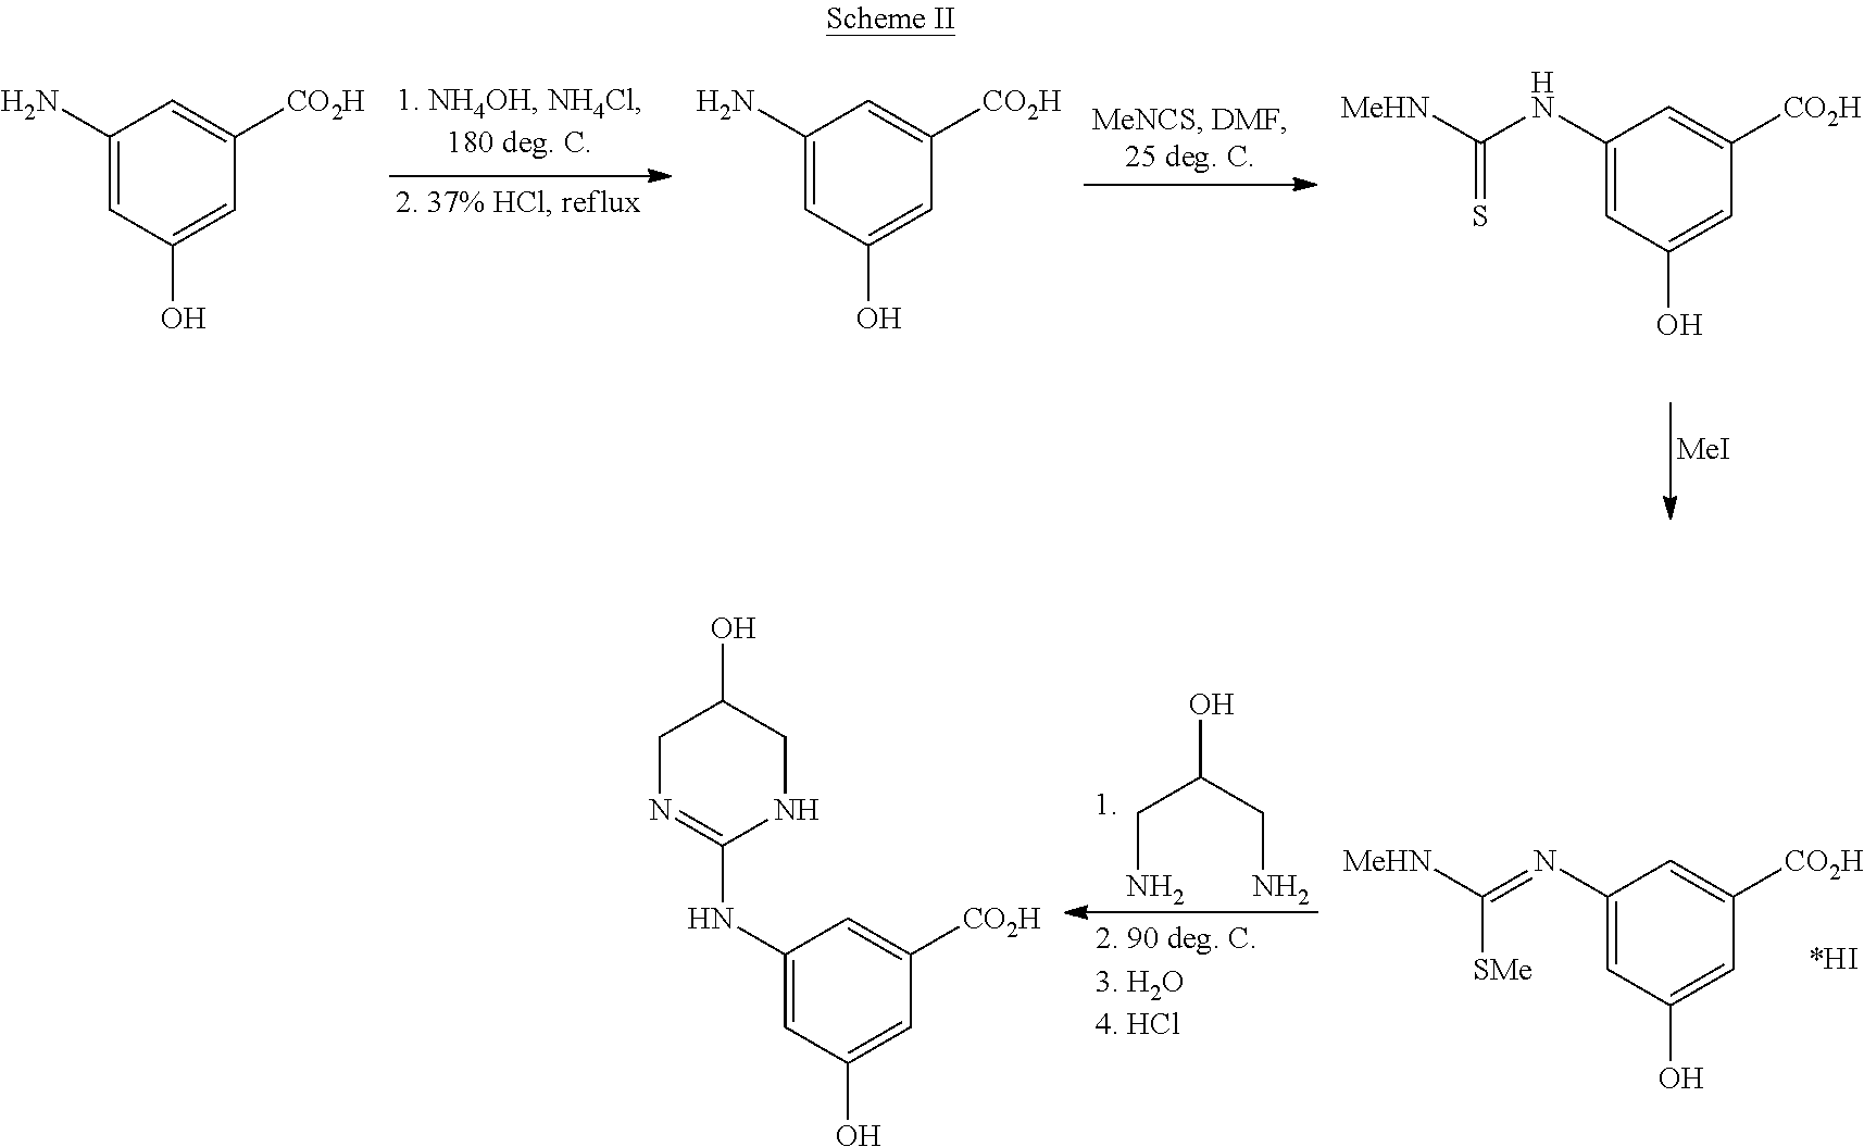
C1(N)=CC(O)=CC([CO2H])=C1.C1(NC([MeHN])=S)=CC(O)=CC([CO2H])=C1.[MeI].C1(N)=CC(O)=CC([CO2H])=C1.C1(N=C([MeHN])[SMe])=CC(O)=CC([CO2H])=C1.C1N=C(NC2=CC(O)=CC([CO2H])=C2)NCC1O.C(N)C(O)CN
